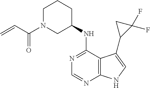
C12=C(C(NC3CCCN(C(C=C)=O)C3)=NC=N1)C(C1C(F)(F)C1)=CN2
